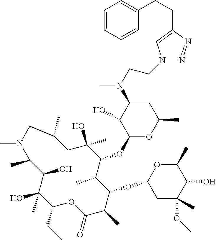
C1(CC)C(C)(O)C(O)C(C)N(C)CC(C)CC(O)(C)C(OC2OC(C)CC(N(C)CCN3C=C(CCC4=CC=CC=C4)N=N3)C2O)C(C)C(OC2CC(C)(OC)C(O)C(C)O2)C(C)C(=O)O1
